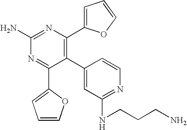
C1(C2=C(C3=CC=CO3)N=C(N)N=C2C2=CC=CO2)=CC(NCCCN)=NC=C1
